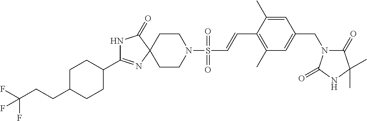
N1C(=O)C2(N=C1C1CCC(CCC(F)(F)F)CC1)CCN(S(=O)(=O)C=CC1=C(C)C=C(CN3C(=O)C(C)(C)NC3=O)C=C1C)CC2
